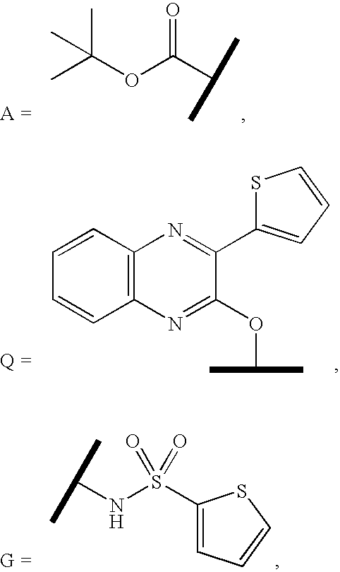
CC(OC(C(C)C)=O)(C)C.C12=C(C=CC=C1)N=C(C1=CC=CS1)C(OC(C)C)=N2.C1(S(NC(C)C)(=O)=O)=CC=CS1
